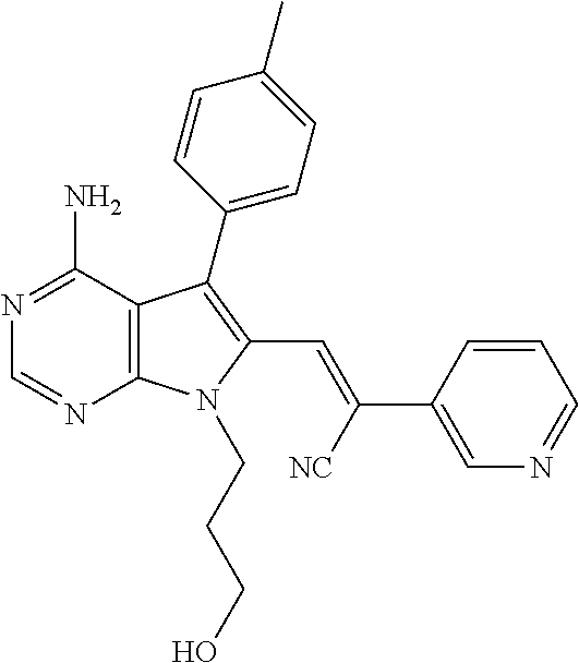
N1=C(N)C2=C(N=C1)N(CCCO)C(C=C(C1=CN=CC=C1)[NC])=C2C1=CC=C(C)C=C1
